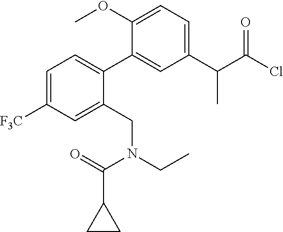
C1=C([F3C])C=C(CN(CC)C(=O)C2CC2)C(C2=CC(C(C(Cl)=O)C)=CC=C2OC)=C1
